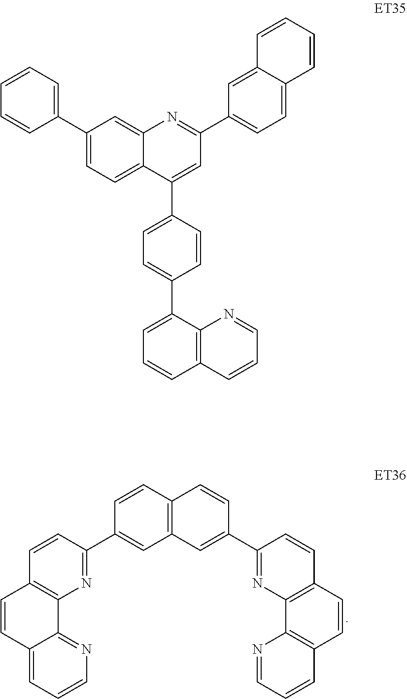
C1=CC2=C(C=C1C1=NC3=C(C=C1)C=CC1=CC=CN=C31)C=C(C1=NC3=C(C=C1)C=CC1=C3N=CC=C1)C=C2.C1=C(C2=CC(C3=CC=C4C(=C3)C=CC=C4)=NC3=CC(C4=CC=CC=C4)=CC=C23)C=CC(C2=CC=CC3=C2N=CC=C3)=C1
